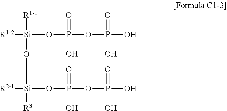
[R1-2][Si](OP(OP(O)(=O)O)(=O)O)(O[Si]([R2-1])([R3])OP(OP(O)(=O)O)(O)=O)[R1-1]
